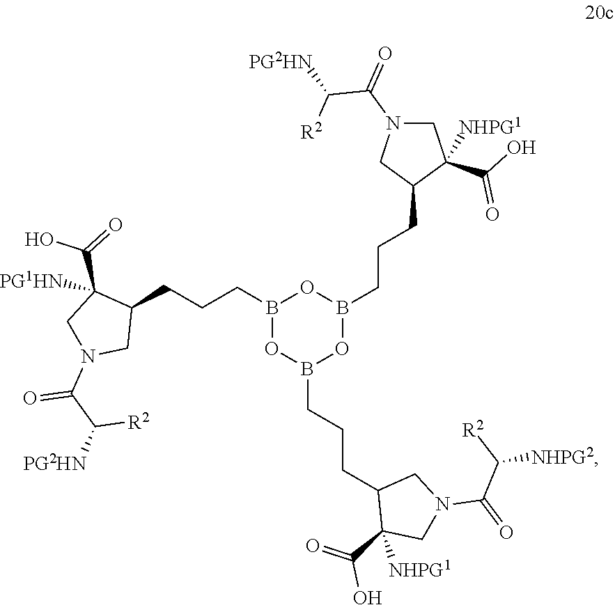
B1(CCCC2C(C(O)=O)([PG1HN])CN(C(=O)C([R2])[PG2HN])C2)OB(CCCC2C(C(O)=O)([NHPG1])CN(C(C([NHPG2])[R2])=O)C2)OB(CCCC2C(C(=O)O)([NHPG1])CN(C(C([R2])[PG2HN])=O)C2)O1
